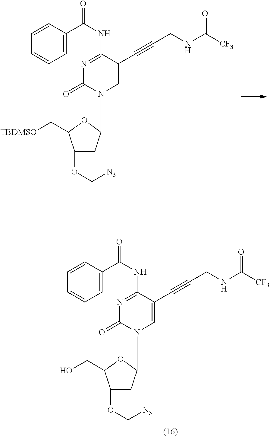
C1(OC[N3])CC(N2C=C(C#CCNC([CF3])=O)C(NC(C3=CC=CC=C3)=O)=NC2=O)OC1C[TBDMSO].C1(OC[N3])CC(N2C=C(C#CCNC([CF3])=O)C(NC(C3=CC=CC=C3)=O)=NC2=O)OC1CO
